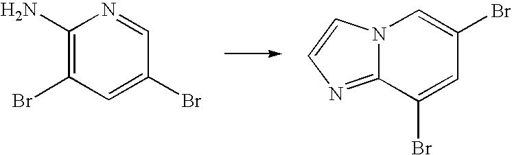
C1(N)=C(Br)C=C(Br)C=N1.N12C(=NC=C1)C(Br)=CC(Br)=C2
